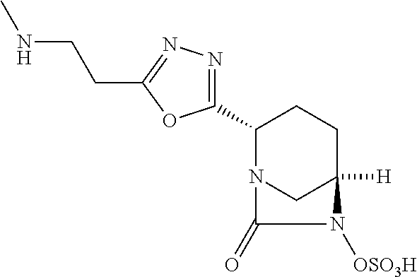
C1(C2N3CC([H])(CC2)N([OSO3H])C3=O)=NN=C(CCNC)O1
